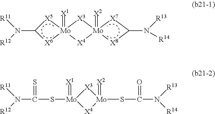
[X5]1C(N([R11])[R12])[X6][Mo]12(=[X1])[X4][Mo]1(=[X2])([X3]2)[X8]C(N([R13])[R14])[X7]1.[X3]1[Mo](SC(=S)N([R11])[R12])(=[X1])[X4][Mo]1(=[X2])SC(=O)N([R13])[R14]
